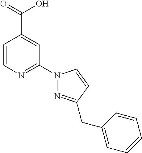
C1=CN=C(N2N=C(CC3=CC=CC=C3)C=C2)C=C1C(=O)O
